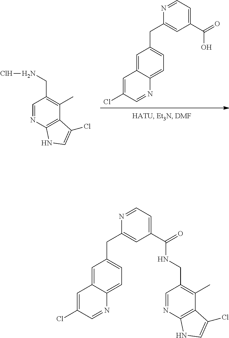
C1=C2C(=CC=C1CC1=CC(C(O)=O)=CC=N1)N=CC(Cl)=C2.C1=NC2=C(C(C)=C1CNCl)C(Cl)=CN2.C1=NC2=C(C(C)=C1CNC(C1=CC=NC(CC3=CC=C4C(=C3)C=C(Cl)C=N4)=C1)=O)C(Cl)=CN2
